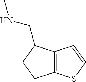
C12=C(C=CS1)C(CNC)CC2
